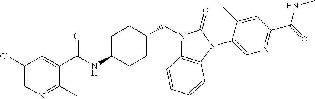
C1(Cl)=CN=C(C)C(C(NC2CCC(CN3C4=C(N(C5=CN=C(C(=O)NC)C=C5C)C3=O)C=CC=C4)CC2)=O)=C1
